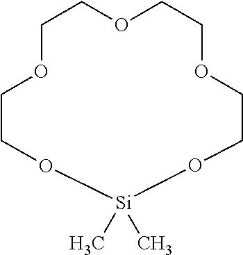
C1OCCO[Si](C)(C)OCCOCCOC1
